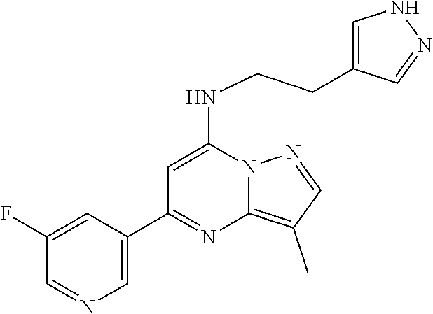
C1(C2=NC3=C(C)C=NN3C(NCCC3=CNN=C3)=C2)=CN=CC(F)=C1
